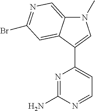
N1=C(N)N=CC=C1C1=CN(C)C2=CN=C(Br)C=C12
